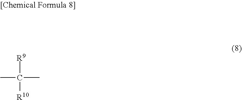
CC([R9])([R10])C
